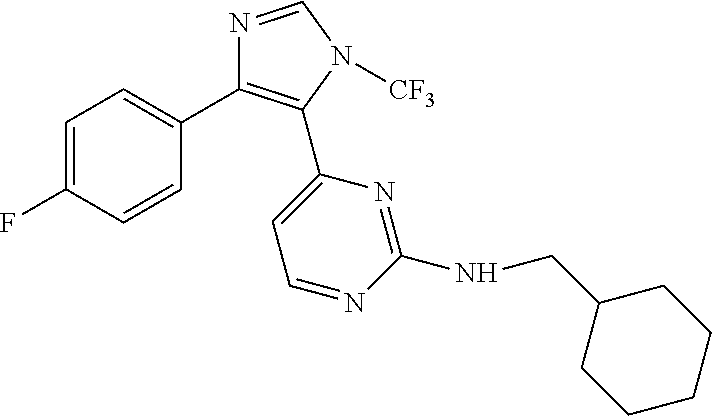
C1=C(F)C=CC(C2=C(C3=CC=NC(NCC4CCCCC4)=N3)N([CF3])C=N2)=C1
